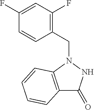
C12=C(N(CC3=C(F)C=C(F)C=C3)NC1=O)C=CC=C2
